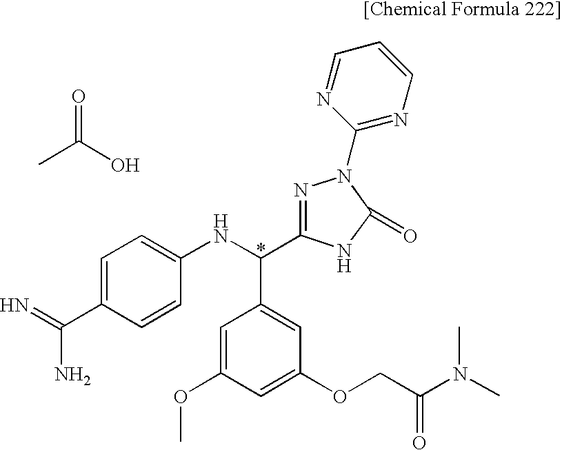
CC(O)=O.C1=C(C(=N)N)C=CC(NC(C2=CC(OCC(N(C)C)=O)=CC(OC)=C2)C2=NN(C3=NC=CC=N3)C(=O)N2)=C1
